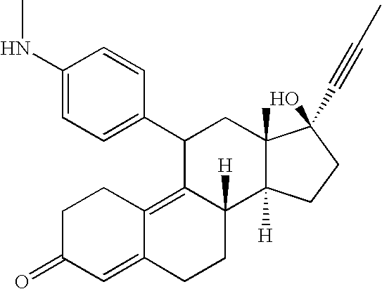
C1(NC)=CC=C(C2C3=C4C(=CC(=O)CC4)CCC3([H])C3([H])C(C)(C2)C(O)(C#CC)CC3)C=C1
